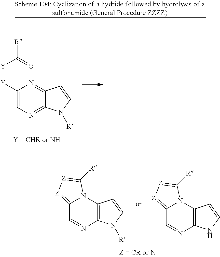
C12=[Z][Z]=C([R])N1C1=C(N=C2)N([R])C=C1.C12=[Z][Z]=C([R])N1C1=C(N=C2)NC=C1.C1([Y][Y]C([R])=O)=CN=C2C(=N1)C=CN2[R]
